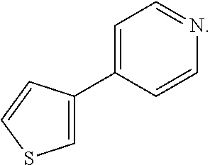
C1=C(C2=CC=NC=C2)C=CS1
